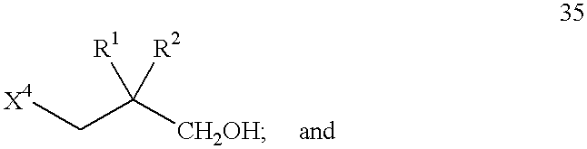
[X4]CC([CH2OH])([R2])[R1]
